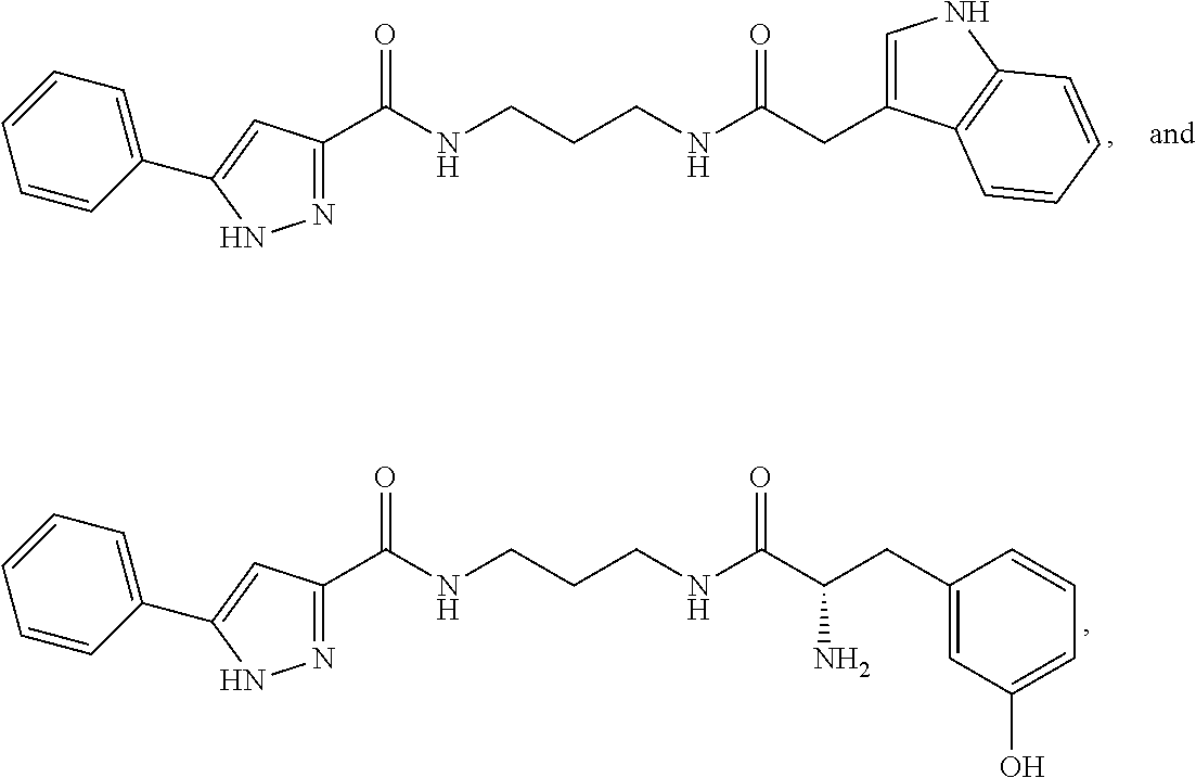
C(NCCCNC(C1=NNC(C2=CC=CC=C2)=C1)=O)(CC1=CNC2=C1C=CC=C2)=O.C(NCCCNC(C1=NNC(C2=CC=CC=C2)=C1)=O)(C(CC1=CC(O)=CC=C1)N)=O
